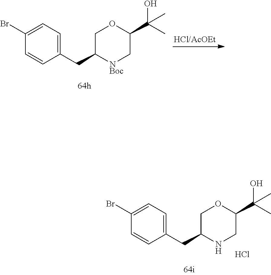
C1(Br)=CC=C(CC2[NBoc]CC(C(C)(O)C)OC2)C=C1.C1(Br)=CC=C(CC2NCC(C(C)(O)C)OC2)C=C1.Cl
